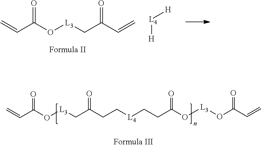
C=CC(O[L3]CC(C=C)=O)=O.[L4]([H])[H].C=CC(O[L3]CC(CC[L4]CCC(O[L3]OC(C=C)=O)=O)=O)=O
